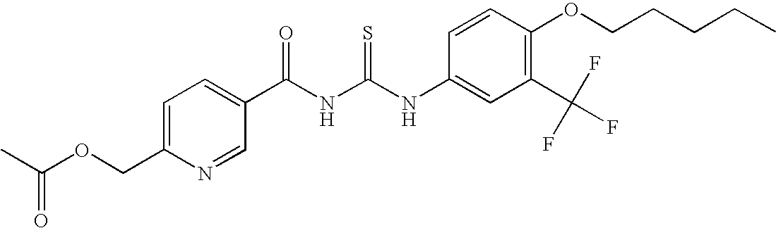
C(NC(NC1=CC(C(F)(F)F)=C(OCCCCC)C=C1)=S)(=O)C1=CC=C(COC(C)=O)N=C1
